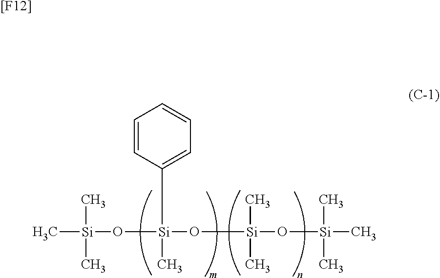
C[Si](C)(O[Si](C)(O[Si](C)(C)O[Si](C)(C)C)C1=CC=CC=C1)C.[[F12]]
